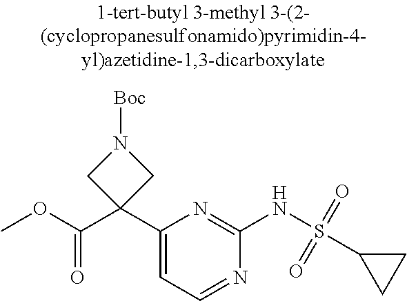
C1(C2(C(OC)=O)CN([Boc])C2)=CC=NC(NS(C2CC2)(=O)=O)=N1
